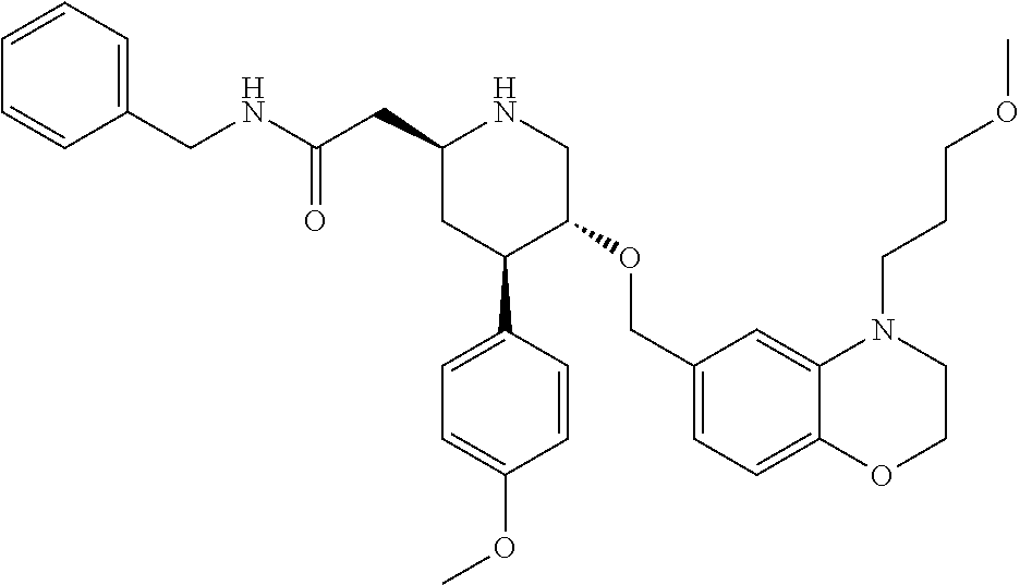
C1(CC(NCC2=CC=CC=C2)=O)CC(C2=CC=C(OC)C=C2)C(OCC2=CC=C3C(=C2)N(CCCOC)CCO3)CN1
